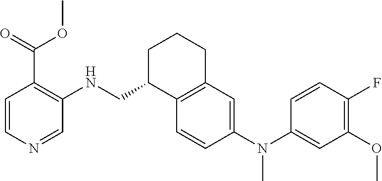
C1(F)=C(OC)C=C(N(C2=CC3=C(C=C2)C(CNC2=C(C(=O)OC)C=CN=C2)CCC3)C)C=C1
